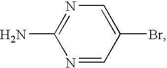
NC1=NC=C(Br)C=N1
